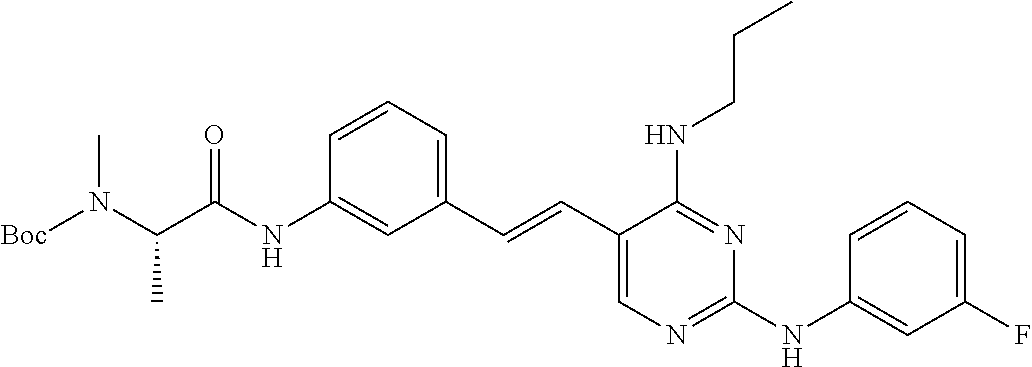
N(C1=CC(C=CC2=CN=C(NC3=CC(F)=CC=C3)N=C2NCCC)=CC=C1)C(C(N([Boc])C)C)=O
